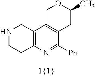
N1CCC2=C(C1)C1=C(C([Ph])=N2)CC(C)OC1
